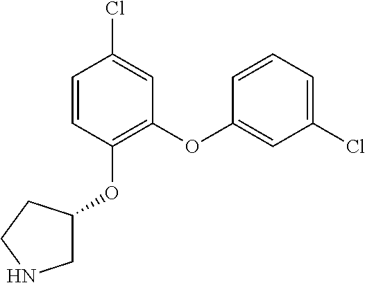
C1(OC2=C(OC3CNCC3)C=CC(Cl)=C2)=CC(Cl)=CC=C1
